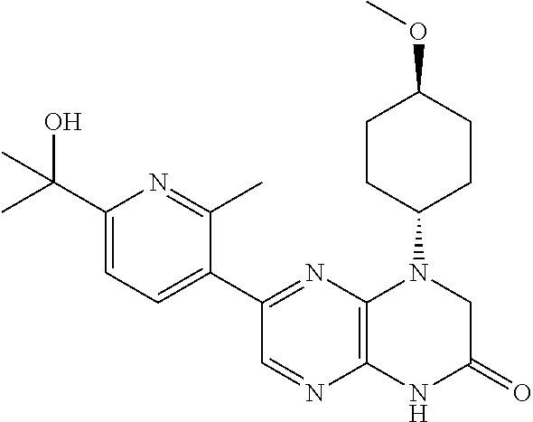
C1(C2=NC3=C(N=C2)NC(=O)CN3C2CCC(OC)CC2)=CC=C(C(C)(O)C)N=C1C
